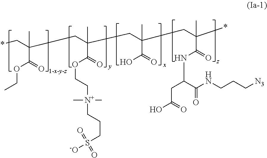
*CC(CC(CC(CC(*)(C)C(=O)NC(CC(O)=O)C(NCCC[N3])=O)(C)C(=O)O)(C)C(=O)OCC[N+](CCCS([-O])(=O)=O)(C)C)(C)C(OCC)=O
